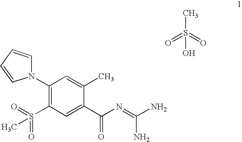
C1(N2C=CC=C2)=C(S(=O)(=O)C)C=C(C(=O)N=C(N)N)C(C)=C1.CS(=O)(=O)O
